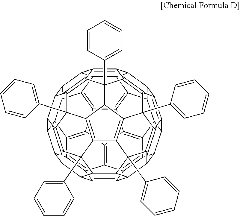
C12C3C4C5=C6C7C3C3=C8C9=C%10C(=C13)C1=C3C2C2C%11C%12=C%13C%14C(C%113)C3=C1C%10=C1C%10=C9C9=C8C7C7C6(C6=CC=CC=C6)C6=C8C5(C5=CC=CC=C5)C(=C%12C5(C%11=CC=CC=C%11)C8C8=C6C6(C%11=CC=CC=C%11)C7C9C7C%10C9C1C3C%14C1=C9C(=C67)C8(C3=CC=CC=C3)C1=C5%13)C42
